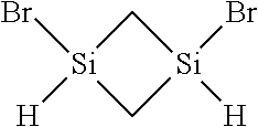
[Si]1(Br)([H])C[Si](Br)([H])C1
